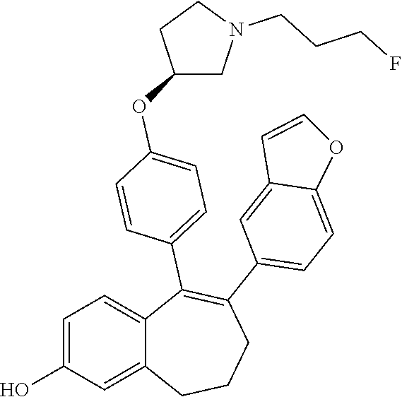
C1=C(O)C=C2C(=C1)C(C1=CC=C(OC3CN(CCCF)CC3)C=C1)=C(C1=CC=C3C(=C1)C=CO3)CCC2
